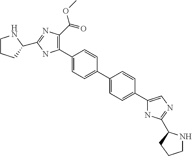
C1(C2=C(C(=O)OC)N=C(C3CCCN3)N2)=CC=C(C2=CC=C(C3=CN=C(C4NCCC4)N3)C=C2)C=C1
